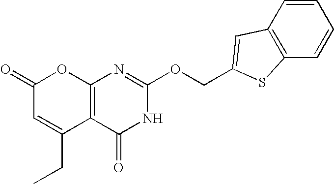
C12=C(C(=O)NC(OCC3=CC4=C(C=CC=C4)S3)=N1)C(CC)=CC(=O)O2
